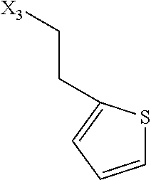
C(C[X3])C1=CC=CS1
